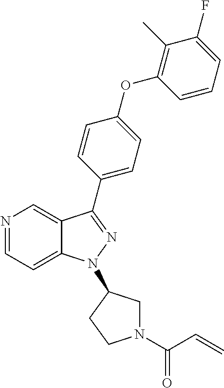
N1=CC=C2C(=C1)C(C1=CC=C(OC3=C(C)C(F)=CC=C3)C=C1)=NN2C1CN(C(=O)C=C)CC1
